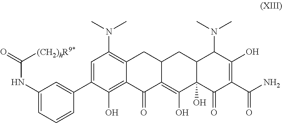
C1=C(C2=CC(N(C)C)=C3CC4C(=C(O)C5(O)C(C4)C(N(C)C)C(O)=C(C(=O)N)C5=O)C(=O)C3=C2O)C=CC=C1NC(=O)[(CH2)hR9*]
